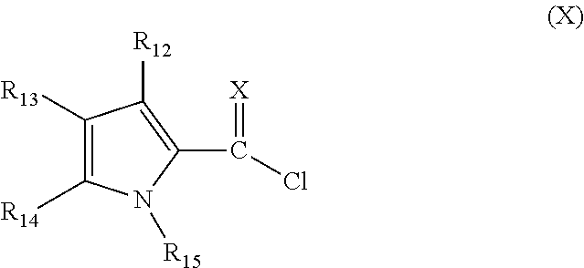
C(C1=C([R12])C([R13])=C([R14])N1[R15])(Cl)=[X]
